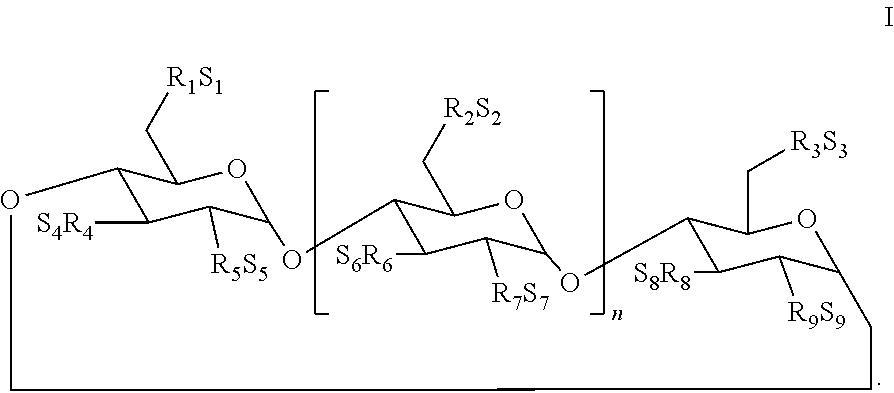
C12C([S4R4])C([R5S5])C(OC1C[R1S1])OC1C([S6R6])C([R7S7])C(OC1C[R2S2])OC1C([S8R8])C([R9S9])C(OC1C[R3S3])CCCO2
